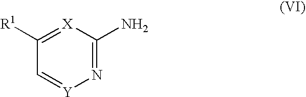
C1([R1])=[X]C(N)=N[Y]=C1
